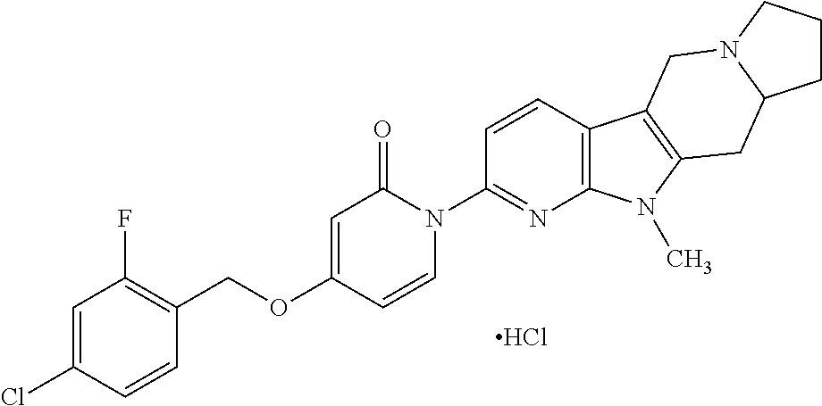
Cl.C1=CN(C2=NC3=C(C=C2)C2=C(N3C)CC3N(C2)CCC3)C(=O)C=C1OCC1=C(F)C=C(Cl)C=C1
